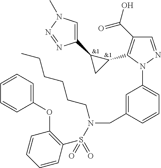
[&1].C1(C(O)=O)=C(C2C(C3=CN(C)N=N3)C2)N(C2=CC=CC(CN(S(C3=C(OC4=CC=CC=C4)C=CC=C3)(=O)=O)CCCCCC)=C2)N=C1.[&1]
